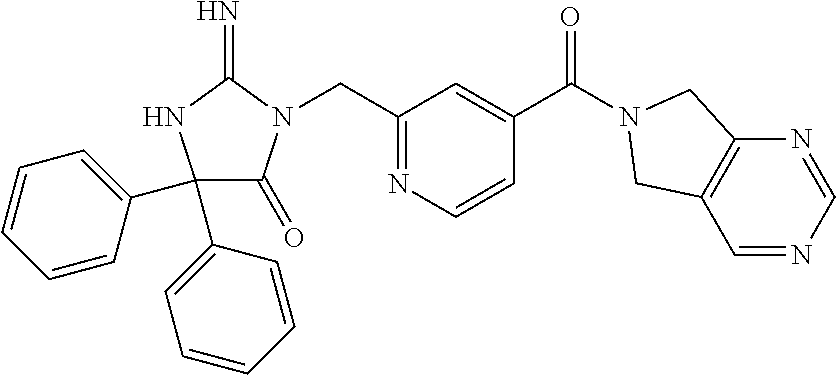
C1(C2=CC=CC=C2)(C2=CC=CC=C2)C(=O)N(CC2=NC=CC(C(=O)N3CC4=C(C=NC=N4)C3)=C2)C(=N)N1
